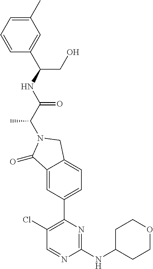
C1(=O)C2=CC(C3=C(Cl)C=NC(NC4CCOCC4)=N3)=CC=C2CN1C(C(NC(CO)C1=CC(C)=CC=C1)=O)C
